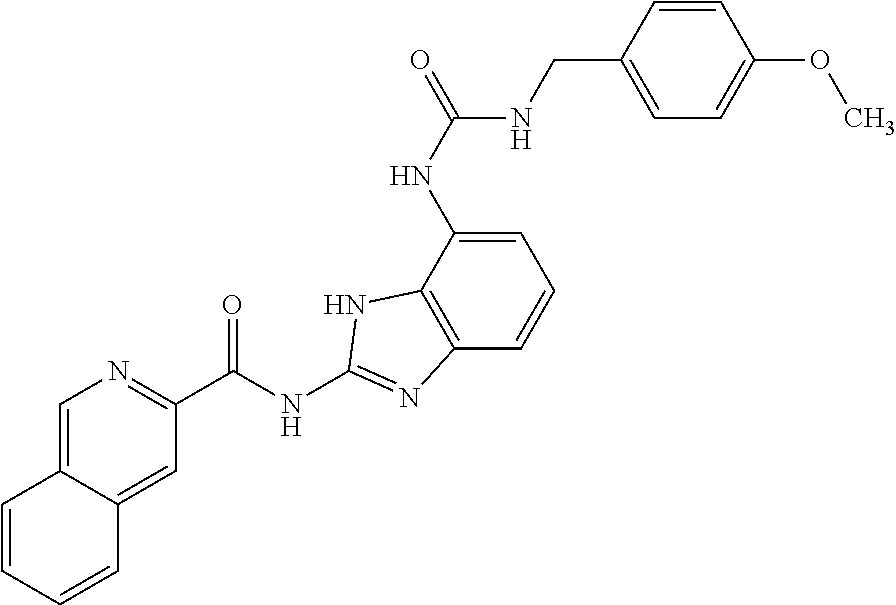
C1=C(NC(NCC2=CC=C(OC)C=C2)=O)C2=C(C=C1)N=C(NC(C1=NC=C3C(=C1)C=CC=C3)=O)N2
